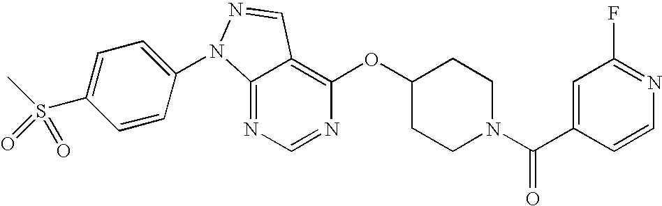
C12=NC=NC(OC3CCN(C(C4=CC(F)=NC=C4)=O)CC3)=C1C=NN2C1=CC=C(S(C)(=O)=O)C=C1
